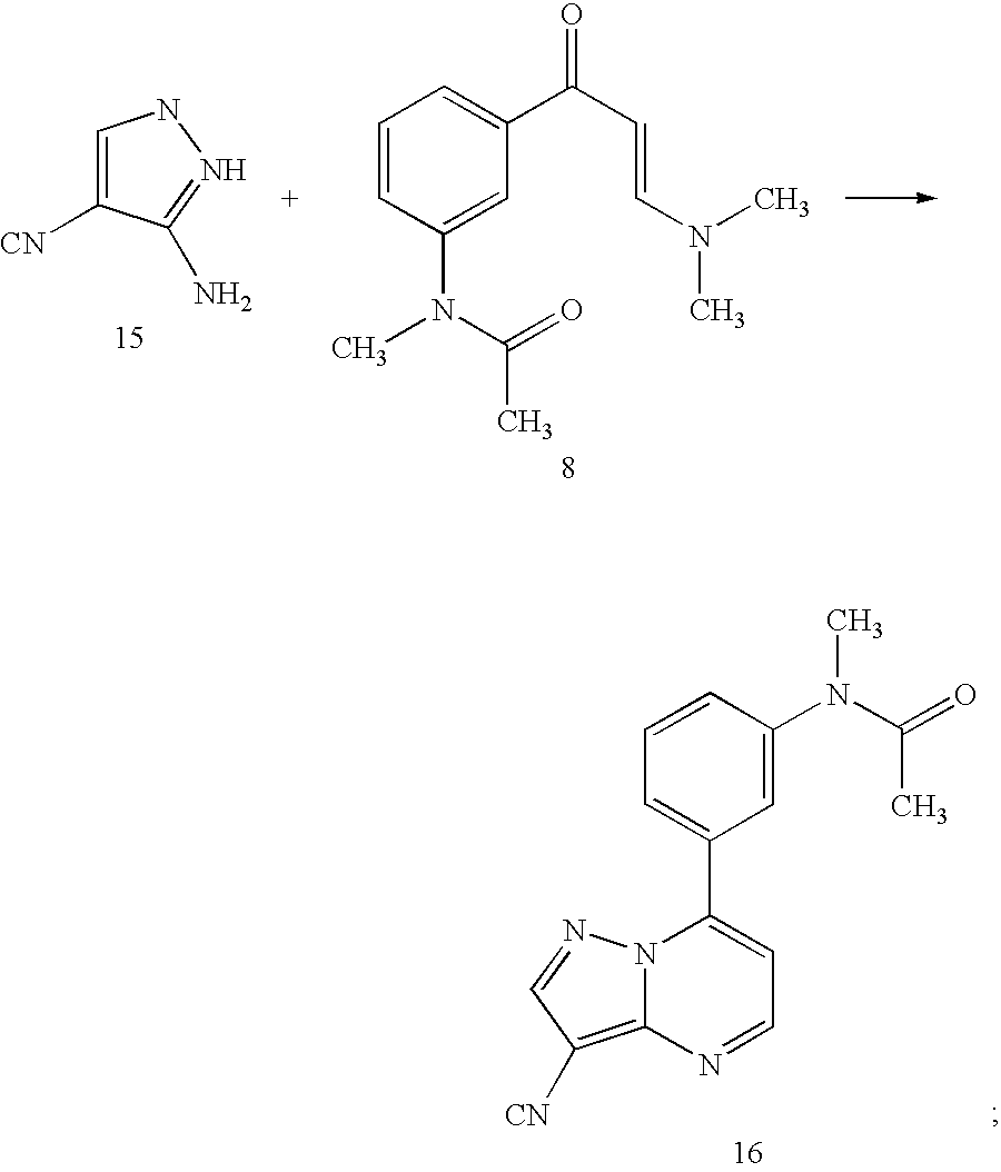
C1=CC(N(C(=O)C)C)=CC(C(C=CN(C)C)=O)=C1.C1=C([CN])C(N)=NN1.C1=CC(N(C(C)=O)C)=CC(C2=CC=NC3=C([CN])C=NN23)=C1
